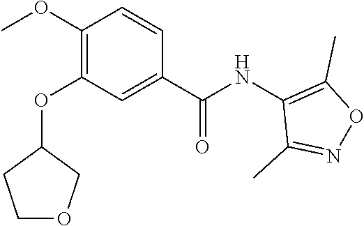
C1(OC)=C(OC2CCOC2)C=C(C(NC2=C(C)ON=C2C)=O)C=C1
